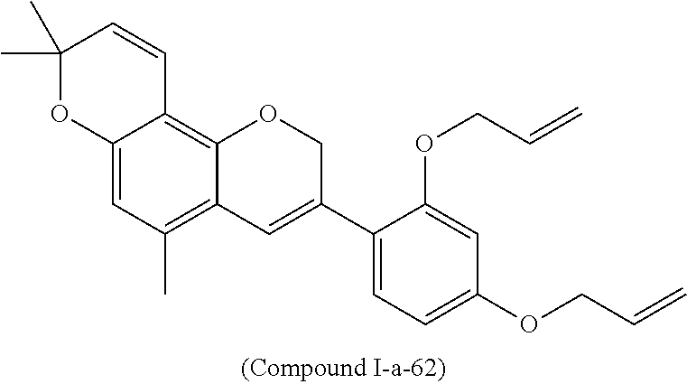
C12=CC(C)=C3C(=C1C=CC(C)(C)O2)OCC(C1=CC=C(OCC=C)C=C1OCC=C)=C3
